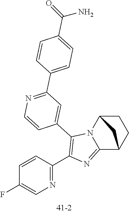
C1=CC(C2=C(C3=CC(C4=CC=C(C(N)=O)C=C4)=NC=C3)N3C(=N2)C2CCC3C2)=NC=C1F
